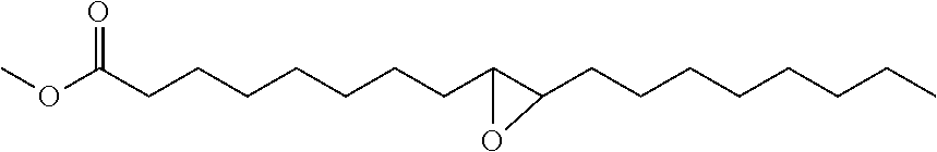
COC(CCCCCCCC1C(CCCCCCCC)O1)=O
